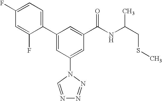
C1(C2=CC(N3C=NN=N3)=CC(C(NC(CSC)C)=O)=C2)=CC=C(F)C=C1F
